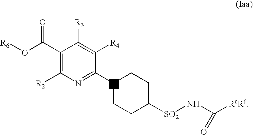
C1(C(O[R6])=O)=C([R2])N=C(N2CCC([SO2]NC([RcRd])=O)CC2)C([R4])=C1[R3]
